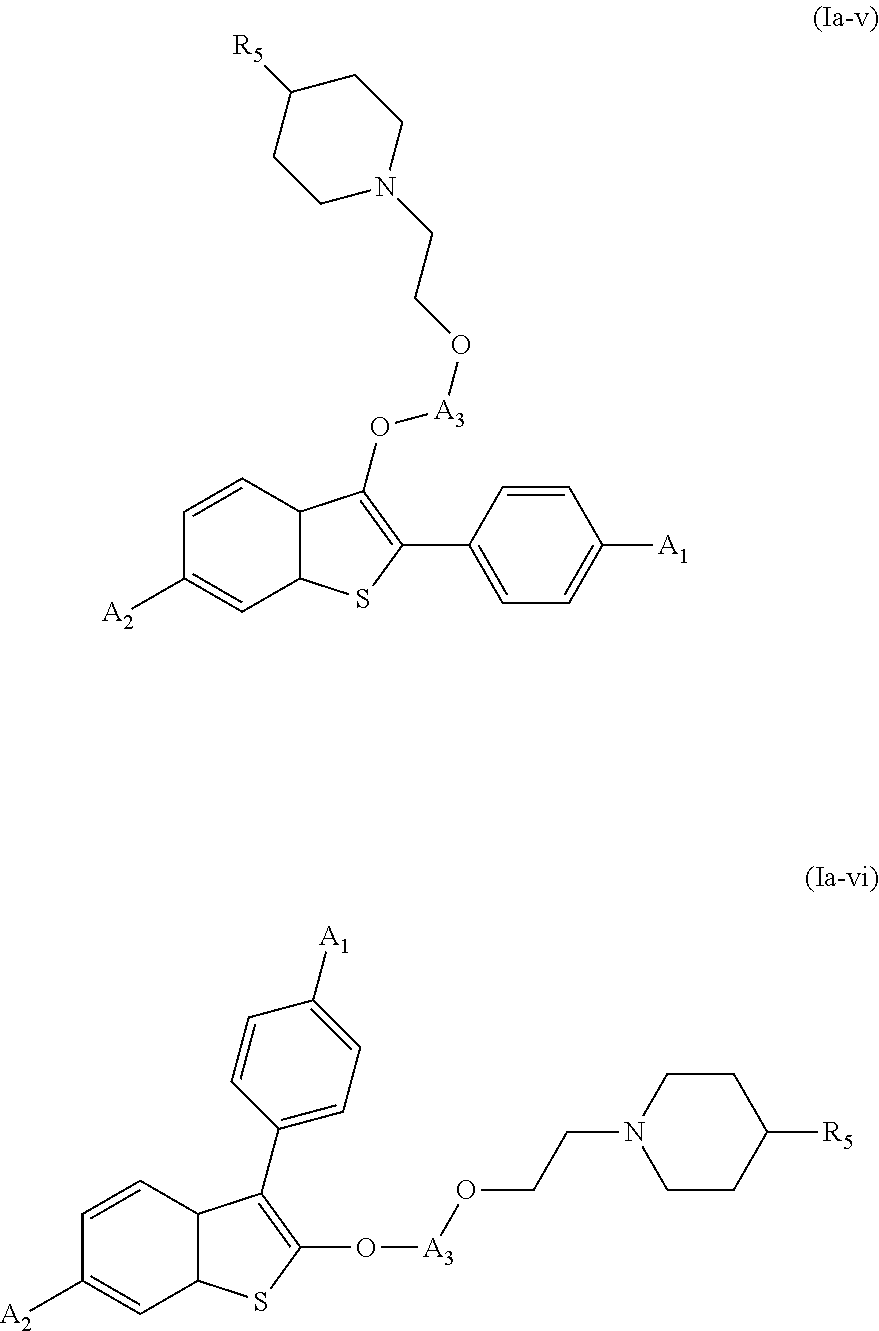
C12C(C=CC([A2])=C1)C(C1=CC=C([A1])C=C1)=C(O[A3]OCCN1CCC([R5])CC1)S2.C12C(C=CC([A2])=C1)C(O[A3]OCCN1CCC([R5])CC1)=C(C1=CC=C([A1])C=C1)S2
